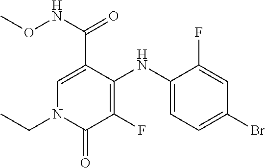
C1=C(C(NOC)=O)C(NC2=CC=C(Br)C=C2F)=C(F)C(=O)N1CC
